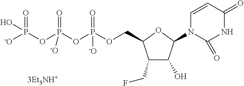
C1(CF)C(O)C(N2C=CC(=O)NC2=O)OC1COP(OP(OP(=O)([-O])O)(=O)[-O])(=O)[-O]
